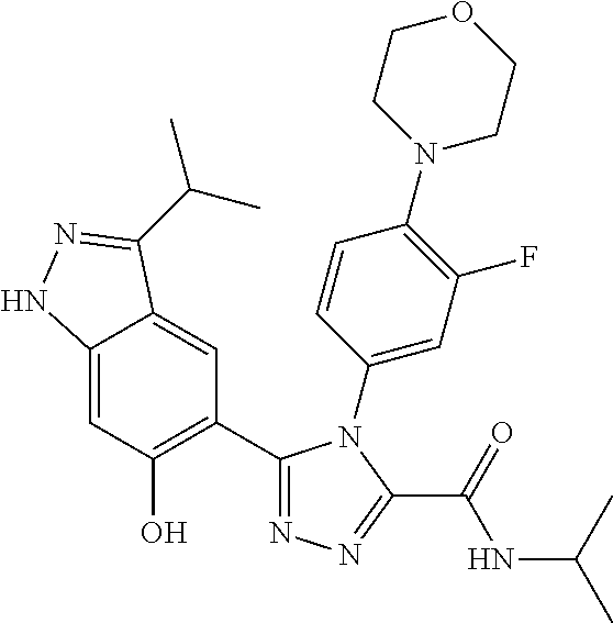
C1=C2C(=CC(C3=NN=C(C(=O)NC(C)C)N3C3=CC(F)=C(N4CCOCC4)C=C3)=C1O)C(C(C)C)=NN2
